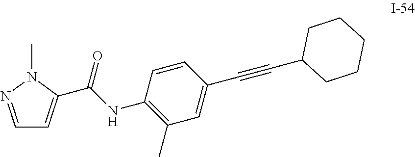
C1=NN(C)C(C(NC2=C(C)C=C(C#CC3CCCCC3)C=C2)=O)=C1
